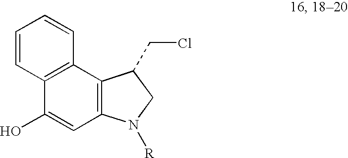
C1=CC=CC2=C1C(O)=CC1=C2C(CCl)CN1[R]
